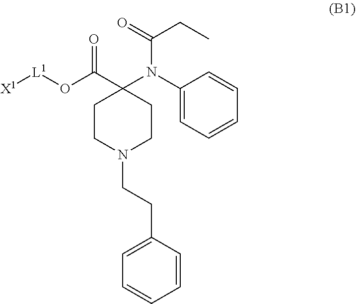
C1CN(CCC2=CC=CC=C2)CCC1(C(O[L1][X1])=O)N(C1=CC=CC=C1)C(=O)CC
